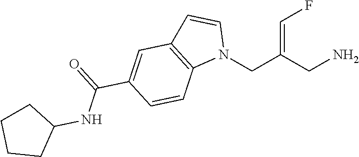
N1(CC(CN)=CF)C=CC2=C1C=CC(C(=O)NC1CCCC1)=C2
